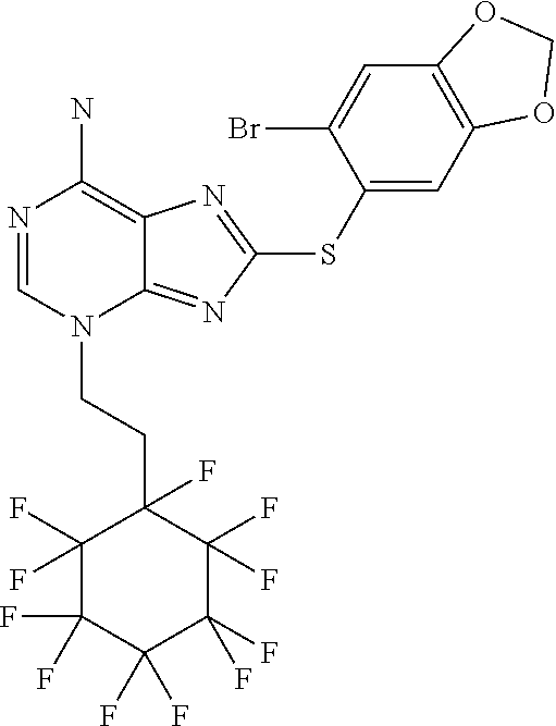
N1=CN(CCC2(F)C(F)(F)C(F)(F)C(F)(F)C(F)(F)C2(F)F)C2=NC(SC3=CC4=C(C=C3Br)OCO4)=NC2=C1N
